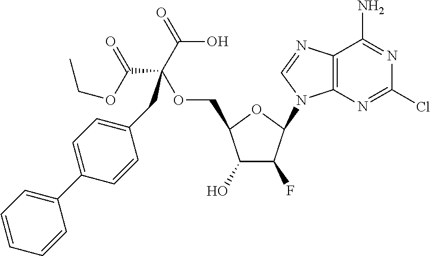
C1(O)C(F)C(N2C3=C(N=C2)C(N)=NC(Cl)=N3)OC1COC(C(=O)O)(C(OCC)=O)CC1=CC=C(C2=CC=CC=C2)C=C1
